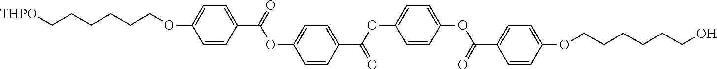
[THPO]CCCCCCOC1=CC=C(C(OC2=CC=C(C(=O)OC3=CC=C(OC(=O)C4=CC=C(OCCCCCCO)C=C4)C=C3)C=C2)=O)C=C1
